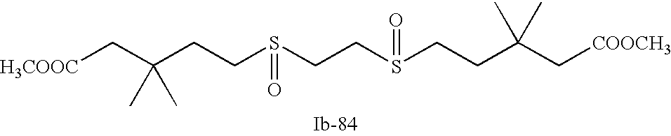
[H3COOC]CC(CCS(CCS(CCC(C[COOCH3])(C)C)=O)=O)(C)C
